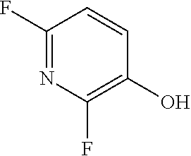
C1(F)=NC(F)=C(O)C=C1
